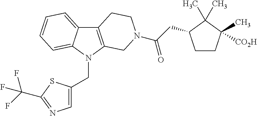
C12=C(N(CC3=CN=C(C(F)(F)F)S3)C3=CC=CC=C13)CN(C(=O)CC1CCC([CO2H])(C)C1(C)C)CC2
